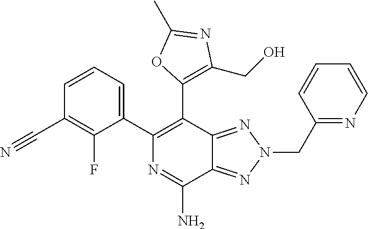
C1=CC=CN=C1CN1N=C2C(N)=NC(C3=CC=CC(C#N)=C3F)=C(C3=C(CO)N=C(C)O3)C2=N1
